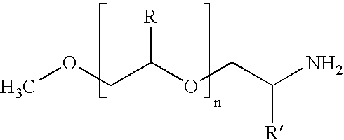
COCC(OCC(N)[R])[R]
